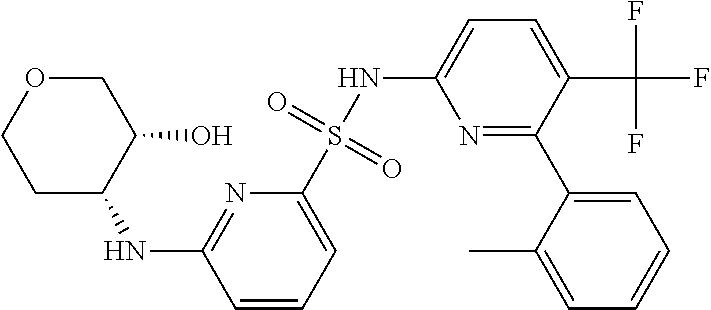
N1=C(C2=CC=CC=C2C)C(C(F)(F)F)=CC=C1NS(C1=CC=CC(NC2C(O)COCC2)=N1)(=O)=O
